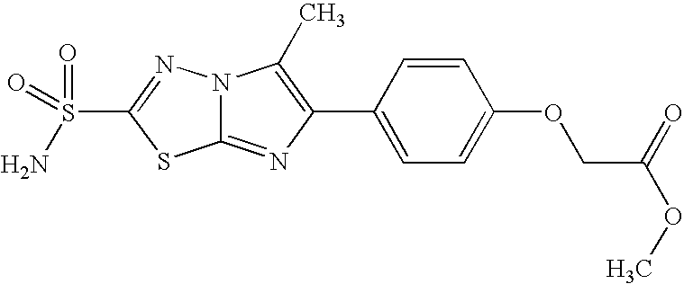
C12=NC(C3=CC=C(OCC(OC)=O)C=C3)=C(C)N1N=C(S(=O)(=O)N)S2
